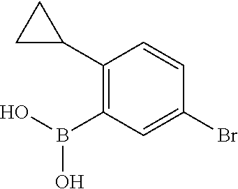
C1(C2CC2)=C(B(O)O)C=C(Br)C=C1
